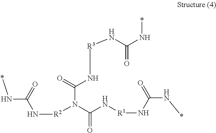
C(N(C(N[R1]NC(=O)N*)=O)[R2]NC(=O)N*)(N[R3]NC(N*)=O)=O
